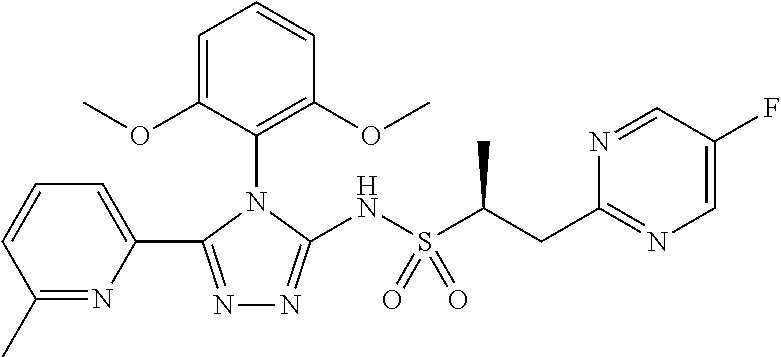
C1=C(F)C=NC(CC(S(NC2=NN=C(C3=CC=CC(C)=N3)N2C2=C(OC)C=CC=C2OC)(=O)=O)C)=N1
